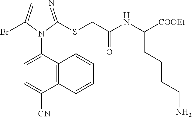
C12=C(C(N3C(Br)=CN=C3SCC(NC([COOEt])CCCCN)=O)=CC=C1[CN])C=CC=C2
